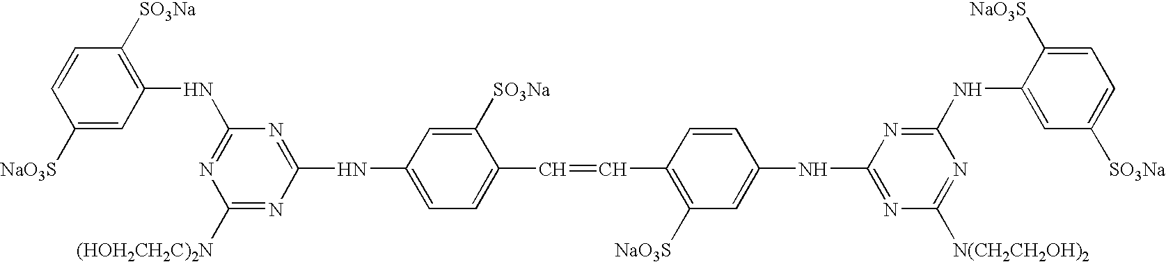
C1=CC([NaO3S])=CC(NC2=NC([(HOH2CH2C)2N])=NC(NC3=CC=C(C=CC4=C([NaO3S])C=C(NC5=NC([N(CH2CH2OH)2])=NC(NC6=CC([SO3Na])=CC=C6[NaO3S])=N5)C=C4)C([SO3Na])=C3)=N2)=C1[SO3Na]
